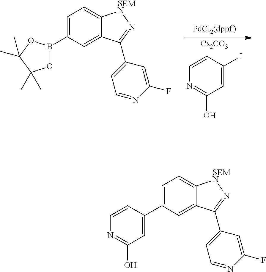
C1=C(B2OC(C)(C)C(C)(C)O2)C=C2C(=C1)[SEMN]N=C2C1=CC=NC(F)=C1.[Cs2CO3].C1=C(I)C=CN=C1O.C1=C(C2=CC(O)=NC=C2)C=C2C(=C1)[SEMN]N=C2C1=CC=NC(F)=C1
